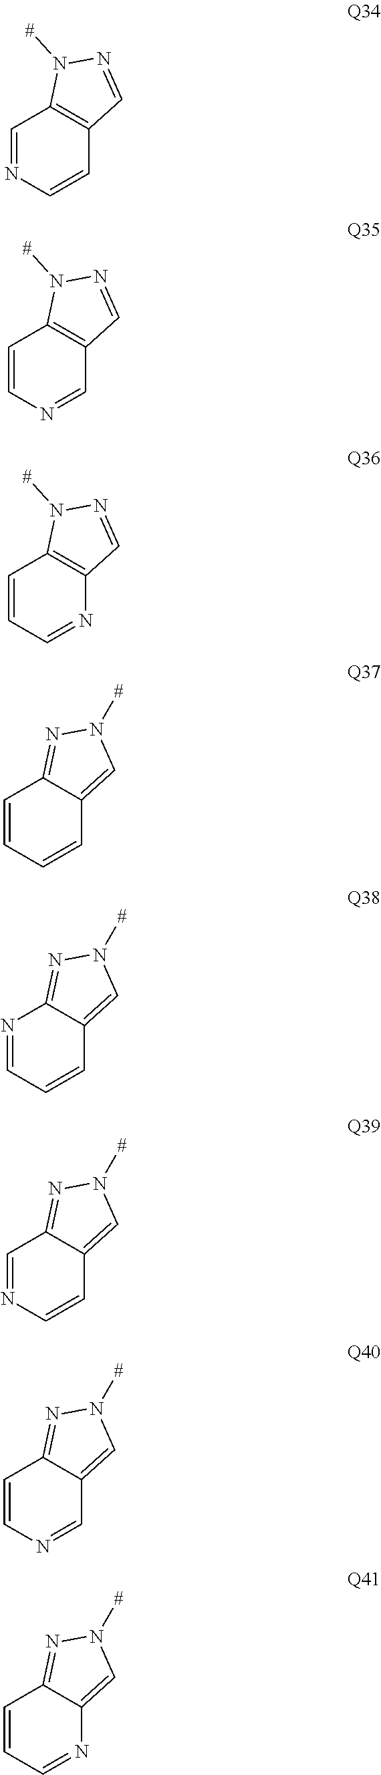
C1=CN=CC2=C1C=NN2[#].C1=NC=CC2=C1C=NN2[#].N1=CC=CC2=C1C=NN2[#].C1=CC=CC2=NN([#])C=C12.C1=CC=NC2=NN([#])C=C12.C1=CN=CC2=NN([#])C=C12.C1=NC=CC2=NN([#])C=C12.N1=CC=CC2=NN([#])C=C12
